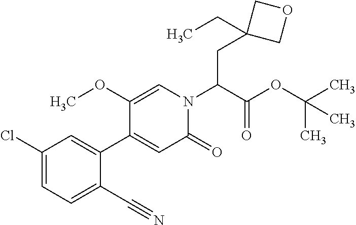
C(C(N1C=C(OC)C(C2=CC(Cl)=CC=C2C#N)=CC1=O)C(OC(C)(C)C)=O)C1(CC)COC1
